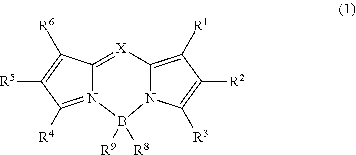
N12=C([R4])C([R5])=C([R6])C1=[X]C1=C([R1])C([R2])=C([R3])N1B2([R9])[R8]
